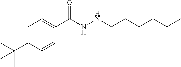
C1(C(C)(C)C)=CC=C(C(NNCCCCCC)=O)C=C1
